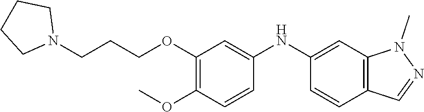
C12=C(C=CC(NC3=CC(OCCCN4CCCC4)=C(OC)C=C3)=C1)C=NN2C
